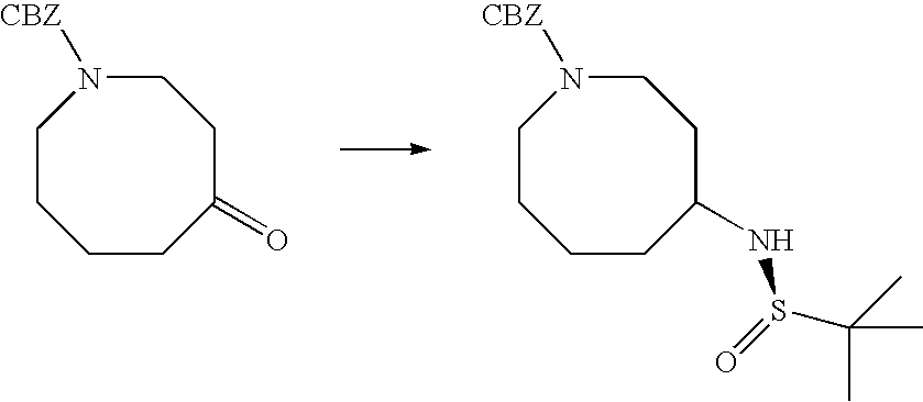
C1CCCC(=O)CCN1[CBZ].C1CCCC(NS(C(C)(C)C)=O)CCN1[CBZ]
